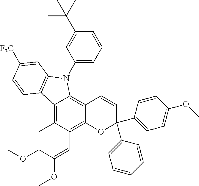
C12=C3C(=C4C(=C1N(C1=CC=CC(C(C)(C)C)=C1)C1=C2C=CC([F3C])=C1)C=CC(C1=CC=CC=C1)(C1=CC=C(OC)C=C1)O4)C=C(OC)C(OC)=C3
